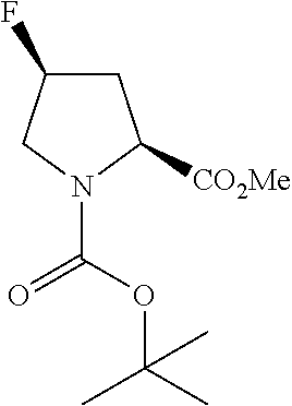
C1C(F)CN(C(OC(C)(C)C)=O)C1[CO2Me]
